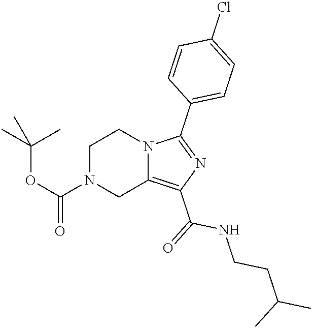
C1N(C(OC(C)(C)C)=O)CC2=C(C(=O)NCCC(C)C)N=C(C3=CC=C(Cl)C=C3)N2C1
